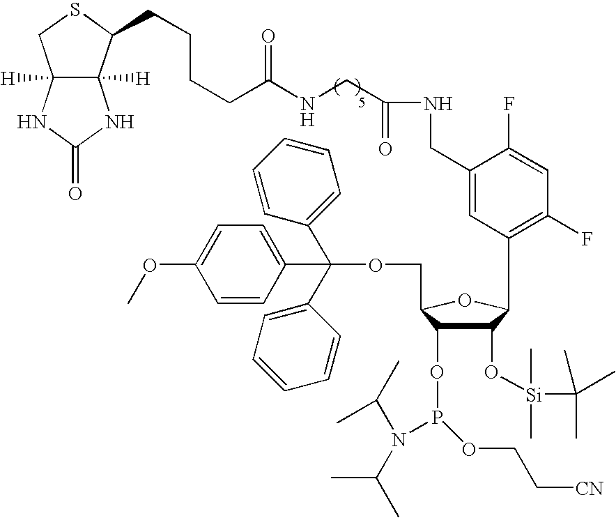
C12([H])C([H])(NC(=O)N1)CSC2CCCCC(NCC(NCC1=CC(C2C(O[Si](C(C)(C)C)(C)C)C(OP(OCC[CN])N(C(C)C)C(C)C)C(COC(C3=CC=CC=C3)(C3=CC=C(OC)C=C3)C3=CC=CC=C3)O2)=C(F)C=C1F)=O)=O
